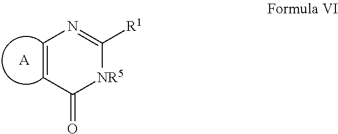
C1=CC(=O)[NR5]C([R1])=N1.[A]
